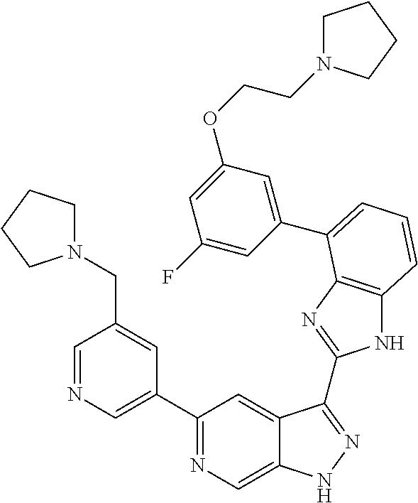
C1(C2=NC=C3C(=C2)C(C2=NC4=C(N2)C=CC=C4C2=CC(OCCN4CCCC4)=CC(F)=C2)=NN3)=CN=CC(CN2CCCC2)=C1
